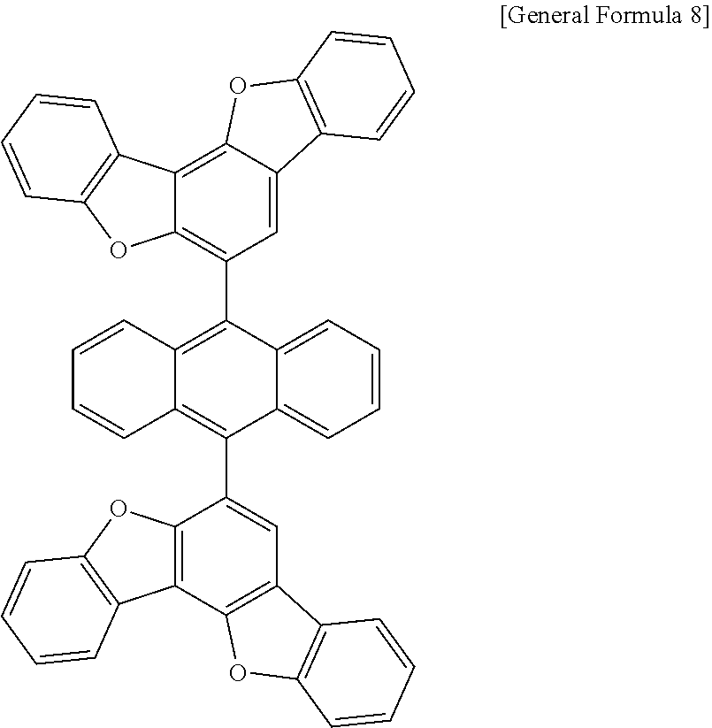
C1=CC2=C(C3=C4C(=C5C(=C3)C3=C(O5)C=CC=C3)C3=C(O4)C=CC=C3)C3=CC=CC=C3C(C3=CC4=C(C5=C3OC3=C5C=CC=C3)OC3=C4C=CC=C3)=C2C=C1
